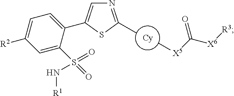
C1([R2])=CC=C(C2=CN=C(C)S2)C(S(=O)(N[R1])=O)=C1.C[X5]C([X6][R3])=O
